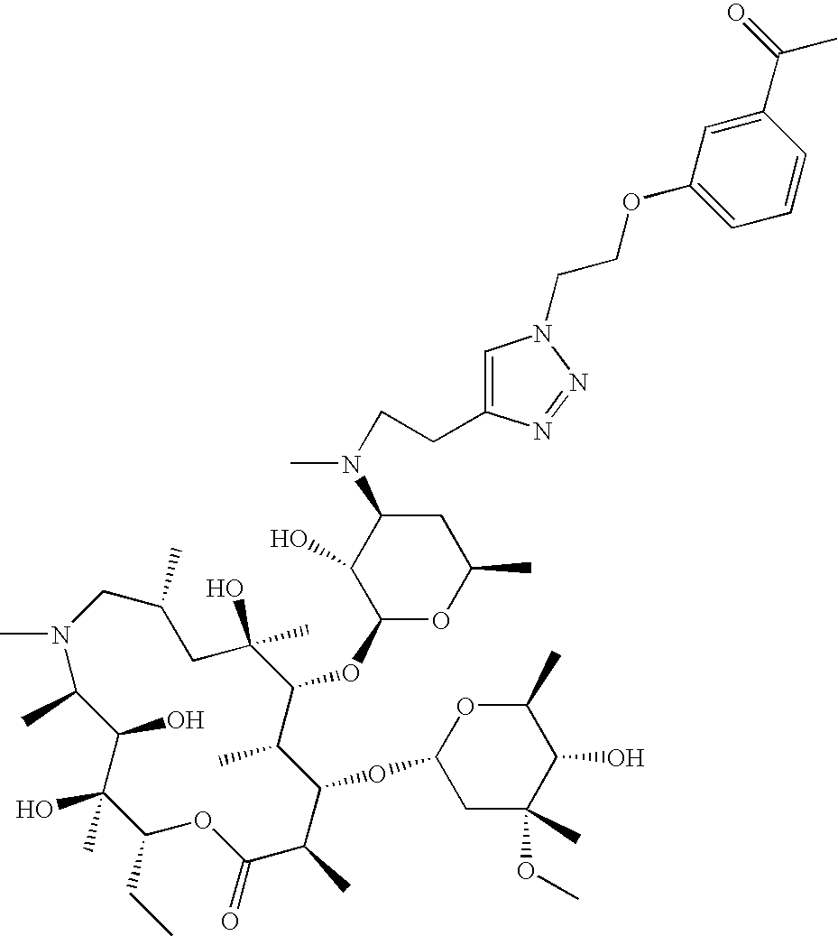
CN1C(C)C(O)C(O)(C)C(CC)OC(=O)C(C)C(OC2CC(C)(OC)C(O)C(C)O2)C(C)C(OC2OC(C)CC(N(CCC3=CN(CCOC4=CC=CC(C(=O)C)=C4)N=N3)C)C2O)C(C)(O)CC(C)C1
